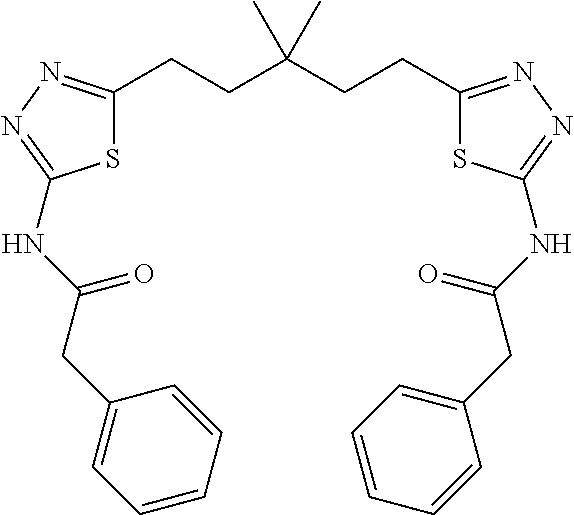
S1C(CCC(CCC2=NN=C(NC(CC3=CC=CC=C3)=O)S2)(C)C)=NN=C1NC(CC1=CC=CC=C1)=O
